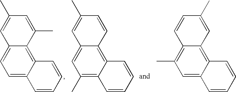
C1=C(C)C=C(C)C2=C3C(=CC=C12)C=CC=C3.C1=C(C)C=CC2=C3C(=C(C)C=C12)C=CC=C3.C1=CC(C)=CC2=C3C(=CC(C)=C12)C=CC=C3
